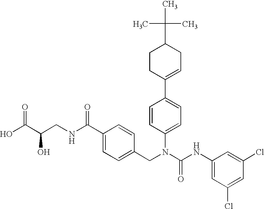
C1CC(C2=CC=C(N(CC3=CC=C(C(NCC(C(O)=O)O)=O)C=C3)C(NC3=CC(Cl)=CC(Cl)=C3)=O)C=C2)=CCC1C(C)(C)C
